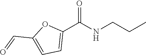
C1(C(NCCC)=O)=CC=C(C=O)O1
